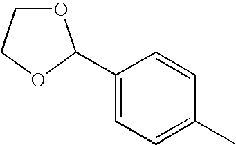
O1CCOC1C1=CC=C(C)C=C1
